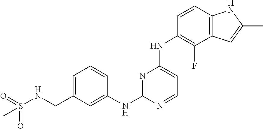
C(C1=CC=CC(NC2=NC(NC3=C(F)C4=C(C=C3)NC(C)=C4)=CC=N2)=C1)NS(=O)(=O)C
